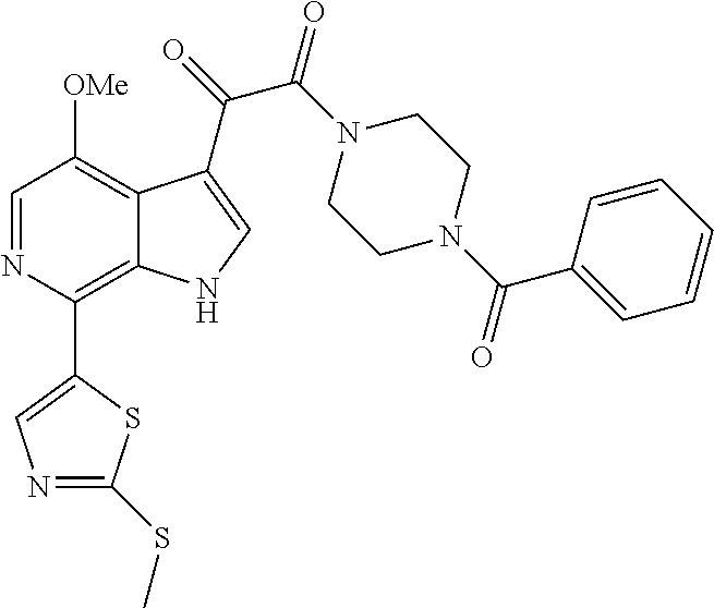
C1=NC(C2=CN=C(SC)S2)=C2C(=C1[OMe])C(C(=O)C(N1CCN(C(C3=CC=CC=C3)=O)CC1)=O)=CN2
